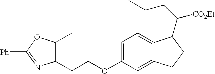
C1(CCOC2=CC=C3C(=C2)CCC3C(CCC)[CO2Et])=C(C)OC([Ph])=N1
